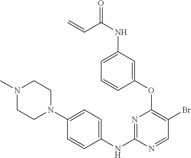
C1(OC2=C(Br)C=NC(NC3=CC=C(N4CCN(C)CC4)C=C3)=N2)=CC(NC(=O)C=C)=CC=C1
